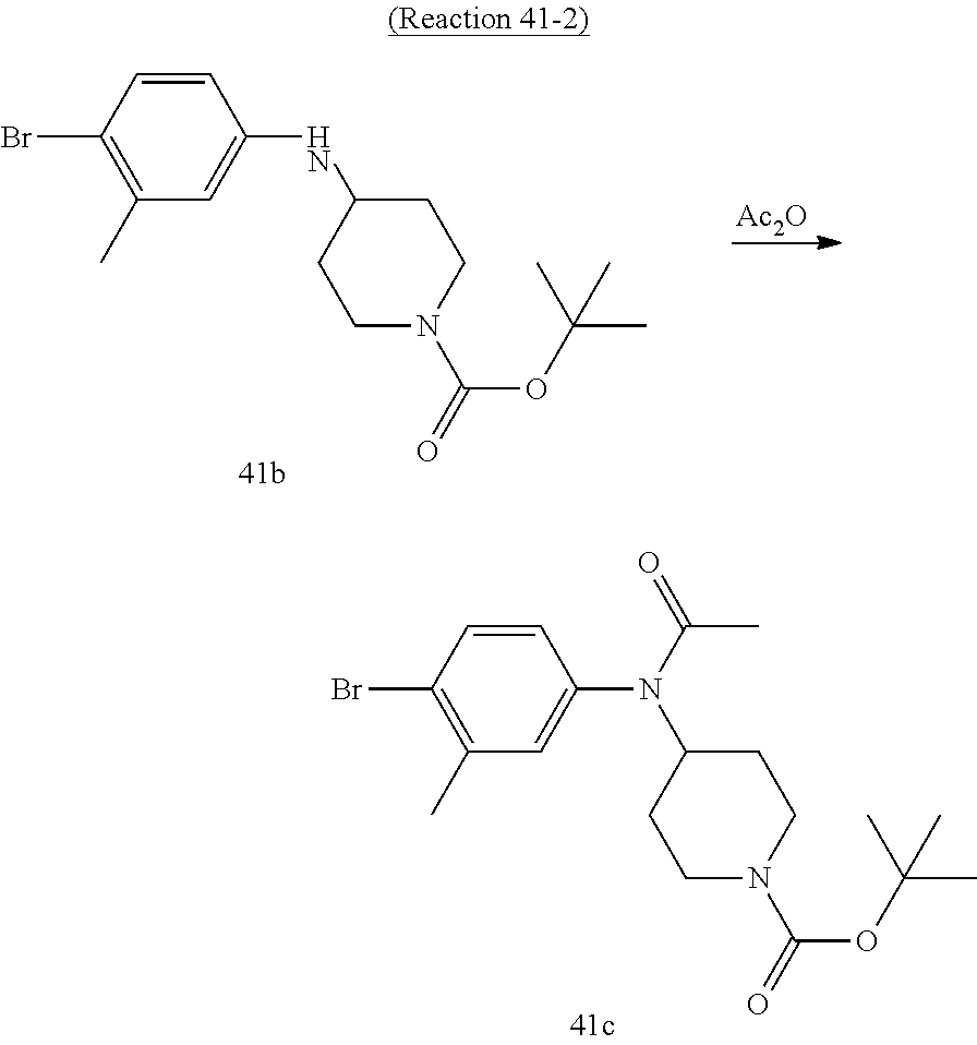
BrC1=C(C)C=C(NC2CCN(C(OC(C)(C)C)=O)CC2)C=C1.[Ac2O].BrC1=C(C)C=C(N(C2CCN(C(OC(C)(C)C)=O)CC2)C(C)=O)C=C1
